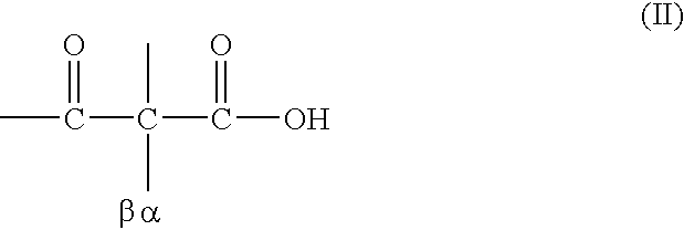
CC(C(C(O)=O)(C)C)=O
